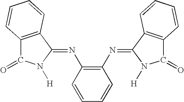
C12=C(C(=NC3=C(N=C4C5=C(C(=O)N4[H])C=CC=C5)C=CC=C3)N([H])C1=O)C=CC=C2
